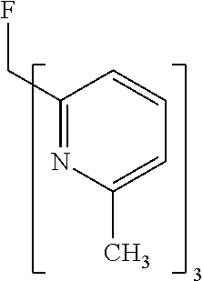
C1(CF)=NC(C)=CC=C1
